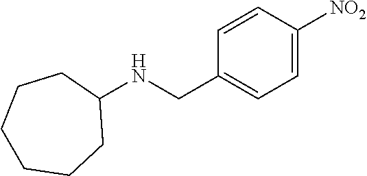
C1(NCC2=CC=C([NO2])C=C2)CCCCCC1
